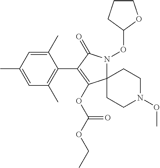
C1(C2=C(OC(OCC)=O)C3(N(OC4OCCC4)C2=O)CCN(OC)CC3)=C(C)C=C(C)C=C1C
